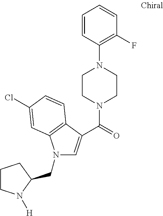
C1=CC(N2CCN(C(=O)C3=CN(CC4N([H])CCC4)C4=C3C=CC(Cl)=C4)CC2)=C(F)C=C1
